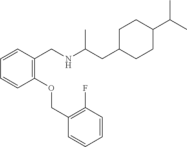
C1=CC(CNC(CC2CCC(C(C)C)CC2)C)=C(OCC2=C(F)C=CC=C2)C=C1
